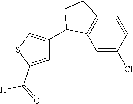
C1=C(Cl)C=CC2=C1C(C1=CSC(C(=O)[H])=C1)CC2
